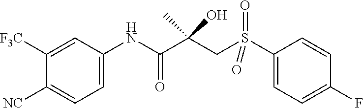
C1=C(NC(C(CS(C2=CC=C(F)C=C2)(=O)=O)(C)O)=O)C=C([F3C])C([NC])=C1
